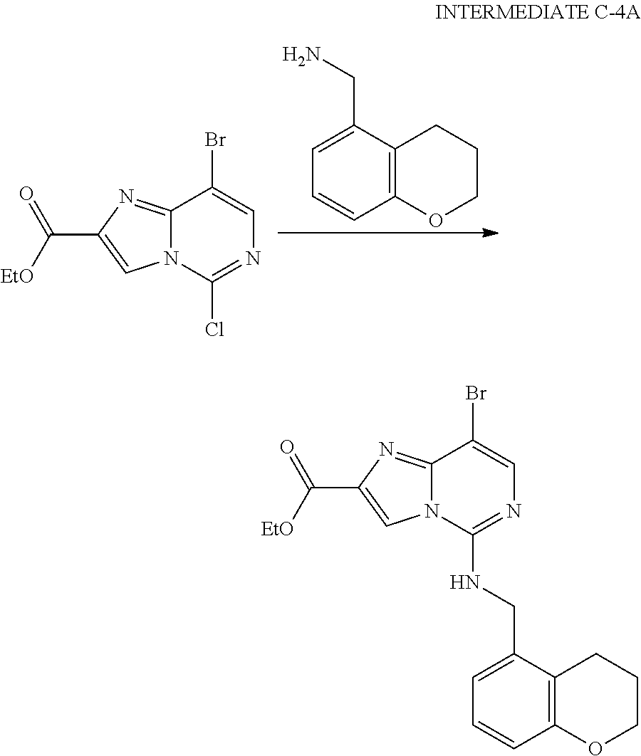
C12=NC(C([EtO])=O)=CN1C(Cl)=NC=C2Br.C12=C(C(CN)=CC=C1)CCCO2.C12=NC(C([EtO])=O)=CN1C(NCC1=CC=CC3=C1CCCO3)=NC=C2Br
